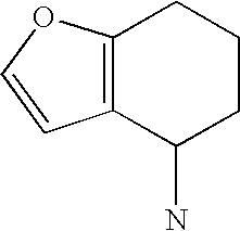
C12=C(C(N)CCC1)C=CO2
